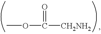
COC(=O)[CH2NH2]
